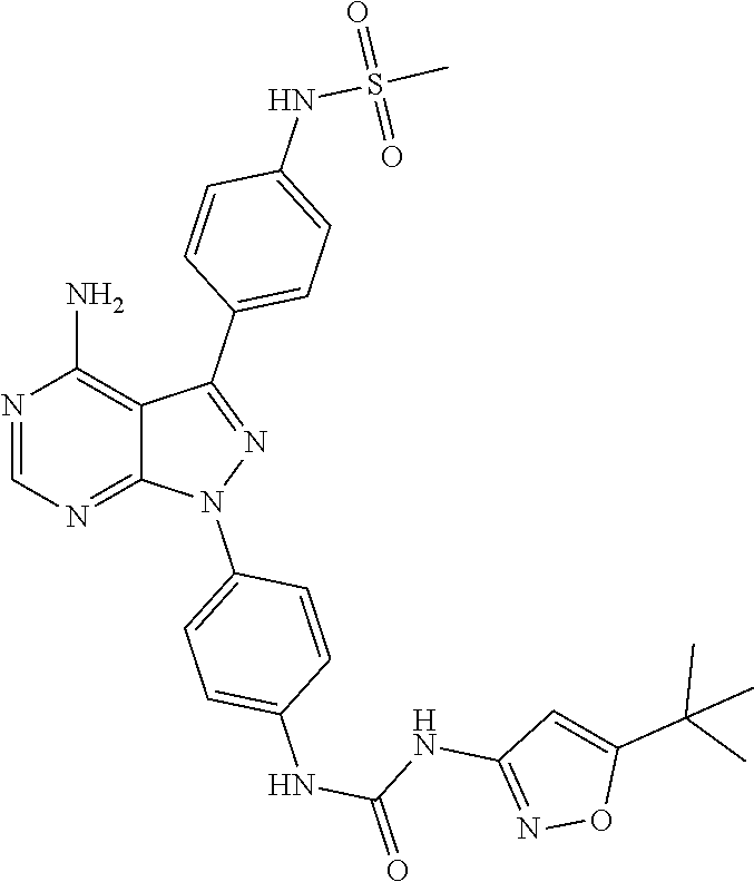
N1=CN=C2C(=C1N)C(C1=CC=C(NS(=O)(=O)C)C=C1)=NN2C1=CC=C(NC(=O)NC2=NOC(C(C)(C)C)=C2)C=C1
